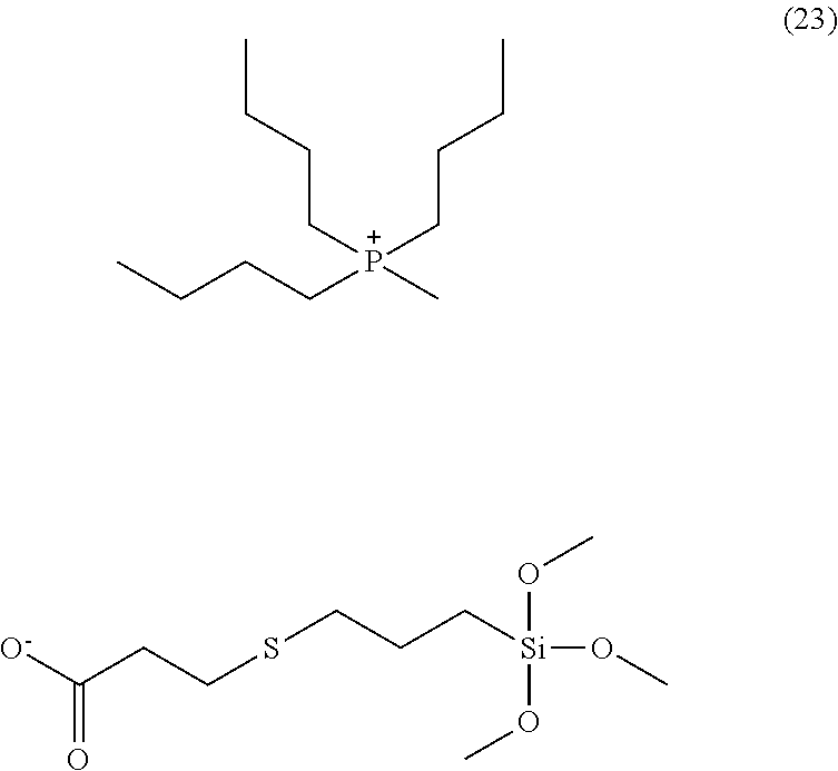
[O-]C(CCSCCC[Si](OC)(OC)OC)=O.C(C[P+](CCCC)(CCCC)C)CC
